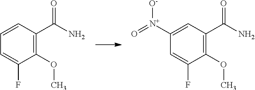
C1=C(F)C(OC)=C(C(N)=O)C=C1.C1=C(F)C(OC)=C(C(N)=O)C=C1[N+](=O)[O-]
